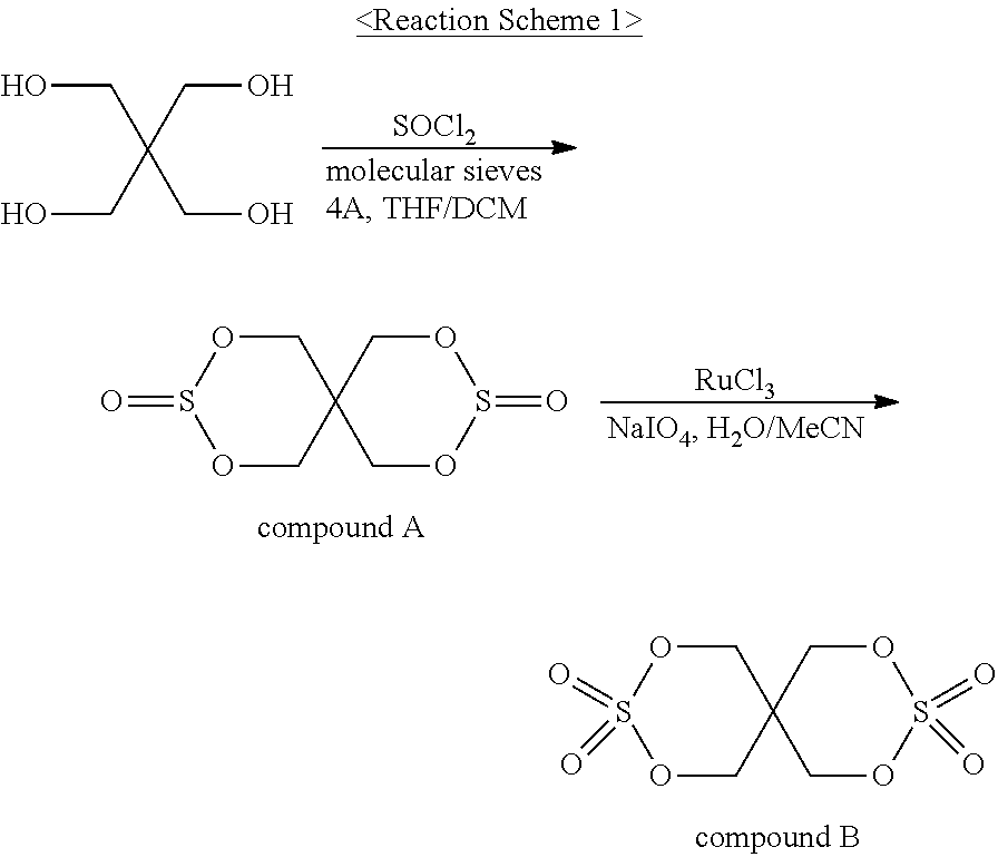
[SOCl2].C(O)C(CO)(CO)CO.[RuCl3].C1OS(=O)OCC12COS(=O)OC2.C1OS(=O)(=O)OCC12COS(=O)(=O)OC2
